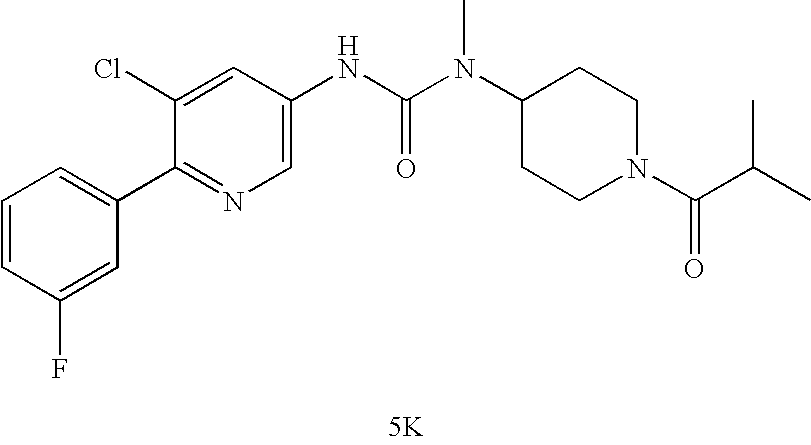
[5K].C1(C2=CC=CC(F)=C2)=NC=C(NC(N(C2CCN(C(=O)C(C)C)CC2)C)=O)C=C1Cl
